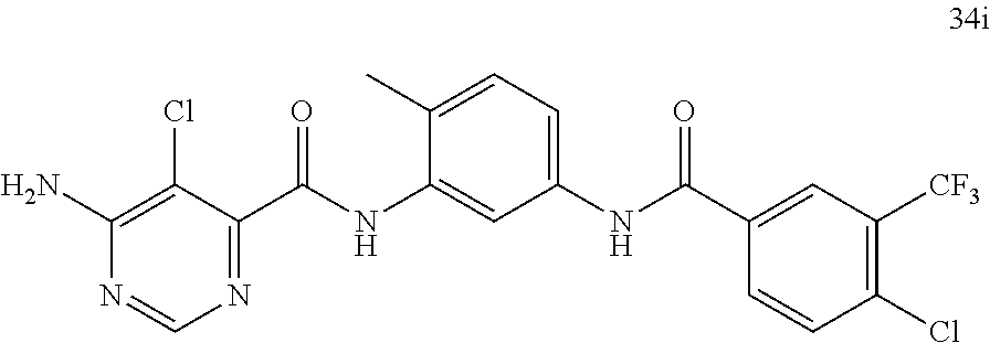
C1(N)=C(Cl)C(C(NC2=CC(NC(=O)C3=CC([CF3])=C(Cl)C=C3)=CC=C2C)=O)=NC=N1
